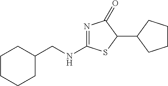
N1=C(NCC2CCCCC2)SC(C2CCCC2)C1=O
